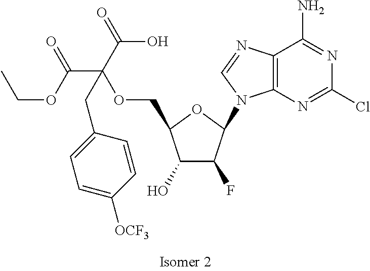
C1(O)C(F)C(N2C3=C(N=C2)C(N)=NC(Cl)=N3)OC1COC(C(OCC)=O)(C(=O)O)CC1=CC=C([OCF3])C=C1
